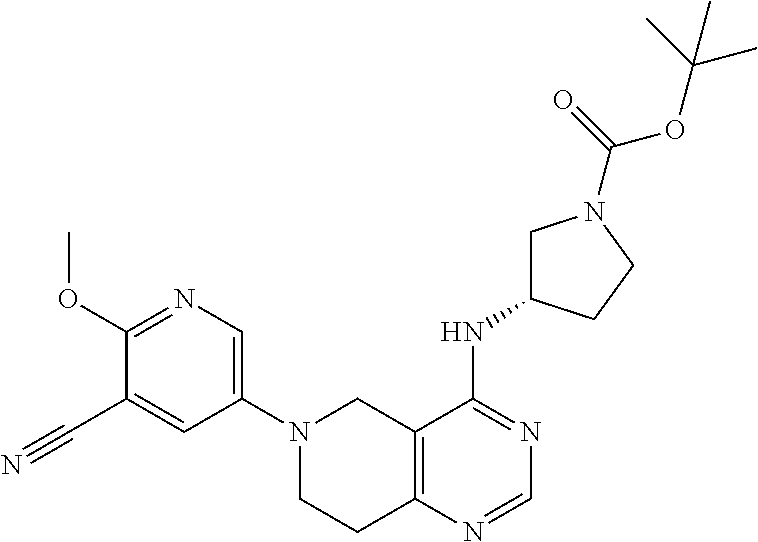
C1(N2CCC3=C(C2)C(NC2CN(C(OC(C)(C)C)=O)CC2)=NC=N3)=CN=C(OC)C(C#N)=C1
